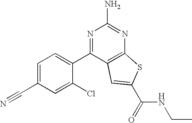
C1=C(Cl)C(C2=NC(N)=NC3=C2C=C(C(NCC)=O)S3)=CC=C1C#N
